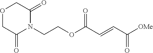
C(COC(C=CC([OMe])=O)=O)N1C(=O)COCC1=O
